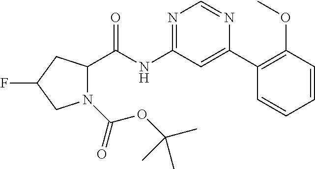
N1(C(OC(C)(C)C)=O)C(C(NC2=NC=NC(C3=C(OC)C=CC=C3)=C2)=O)CC(F)C1
